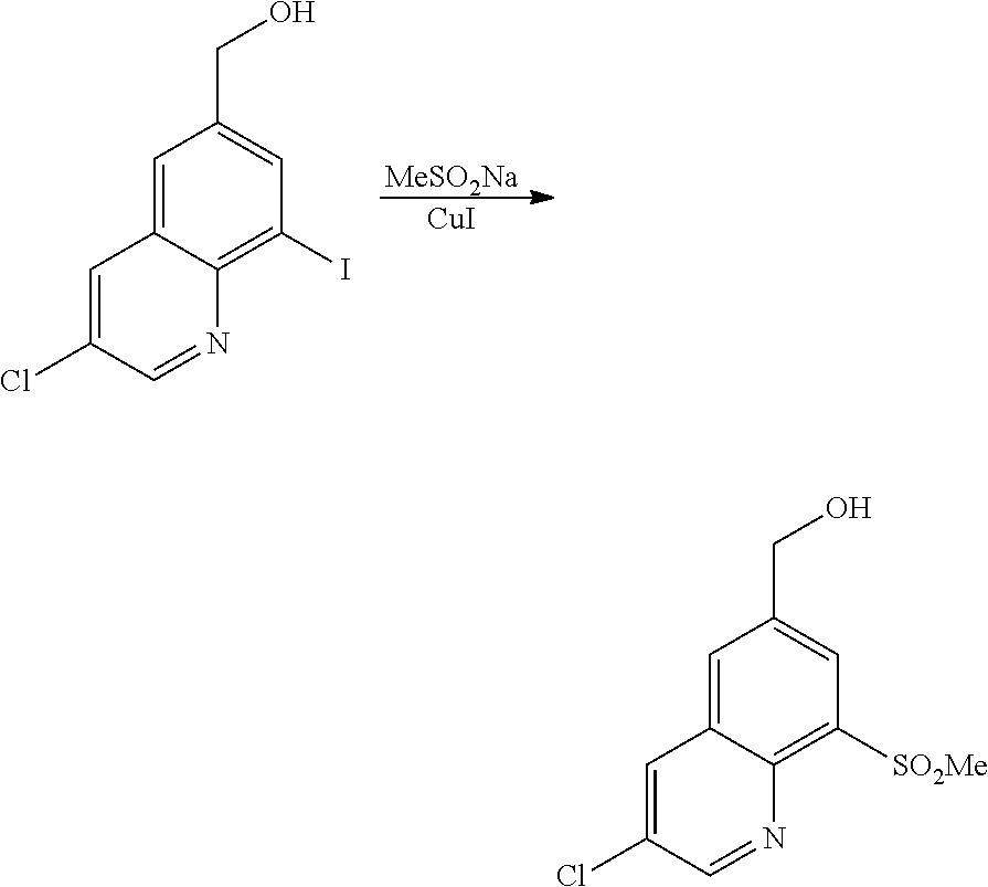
[MeSO2Na].[CuI].C1=C(Cl)C=NC2=C(I)C=C(CO)C=C12.C1=C(Cl)C=NC2=C([SO2Me])C=C(CO)C=C12
